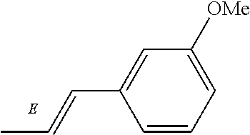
C1=CC=C([OMe])C=C1C=CC
